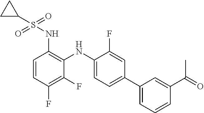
C1=CC(F)=C(F)C(NC2=CC=C(C3=CC=CC(C(C)=O)=C3)C=C2F)=C1NS(C1CC1)(=O)=O
